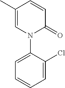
C1=C(C)C=CC(=O)N1C1=CC=CC=C1Cl
